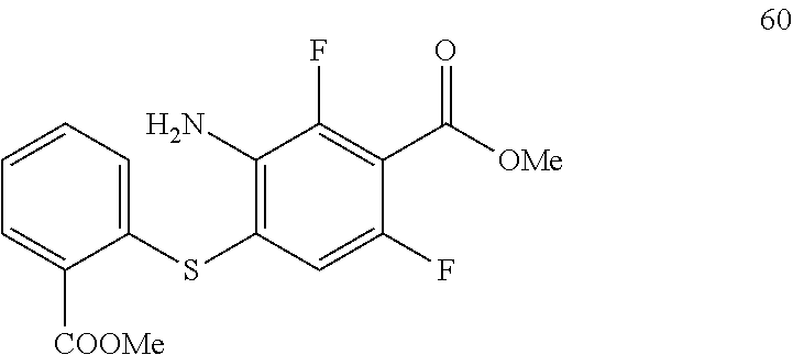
C1(N)=C(SC2=CC=CC=C2[COOMe])C=C(F)C(C([OMe])=O)=C1F
